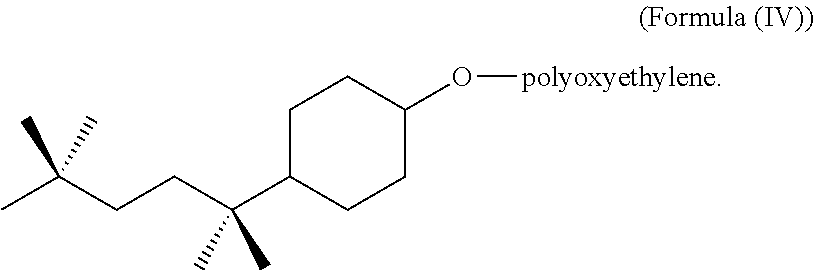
C1C(C(CCC(C)(C)C)(C)C)CCC(O[polyoxyethylene])C1
